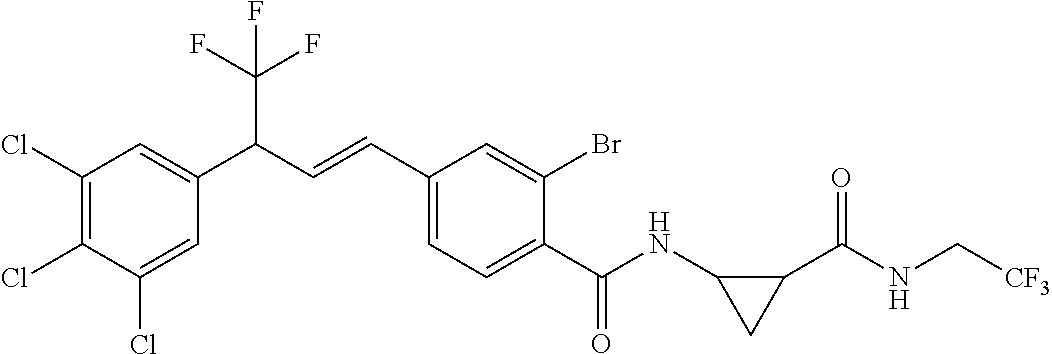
C1(Cl)=CC(C(C=CC2=CC=C(C(NC3CC3C(NC[CF3])=O)=O)C(Br)=C2)C(F)(F)F)=CC(Cl)=C1Cl
